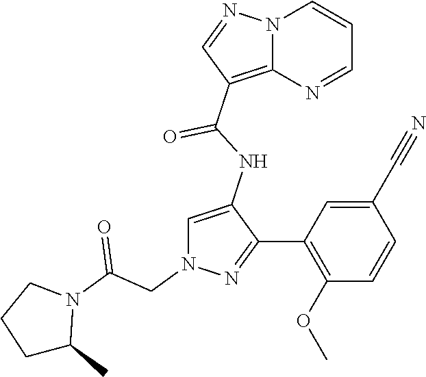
N12C(=C(C(NC3=CN(CC(N4CCCC4C)=O)N=C3C3=C(OC)C=CC(C#N)=C3)=O)C=N1)N=CC=C2
